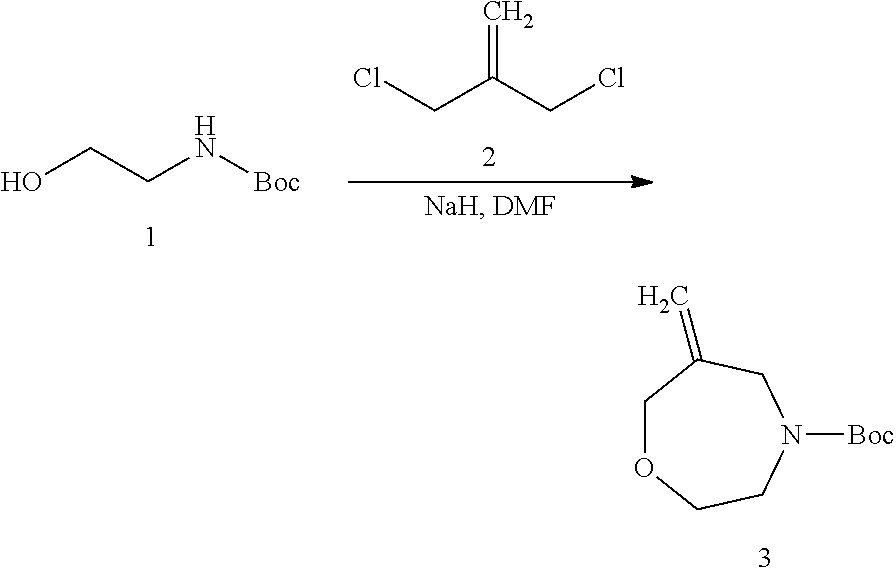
C1OCCN([Boc])CC1=C.OCCN[Boc].ClCC(CCl)=C
